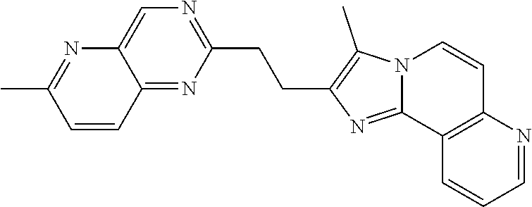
C(C1=C(C)N2C(=N1)C1=C(C=C2)N=CC=C1)CC1=NC=C2C(=N1)C=CC(C)=N2
